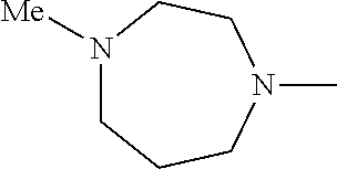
N1([Me])CCCN(C)CC1
